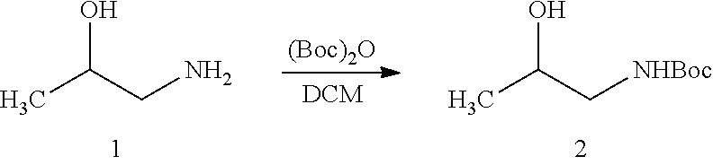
OC(CN)C.[(Boc)2O].OC(C[NHBoc])C
